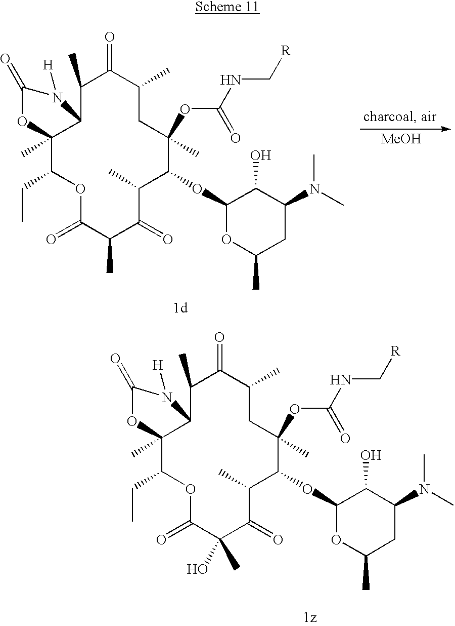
[MeOH].C1(C)C2C(C)(C(CC)OC(=O)C(C)C(=O)C(C)C(OC3OC(C)CC(N(C)C)C3O)C(C)(OC(NC[R])=O)CC(C)C1=O)OC(=O)N2[H].C1(C)C2C(C)(C(CC)OC(=O)C(C)(O)C(=O)C(C)C(OC3OC(C)CC(N(C)C)C3O)C(C)(OC(NC[R])=O)CC(C)C1=O)OC(=O)N2[H]
